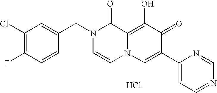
C1(Cl)=C(F)C=CC(CN2C=CN3C(=C(O)C(=O)C(C4=CC=NC=N4)=C3)C2=O)=C1.Cl
